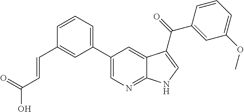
C1(C2=CN=C3C(=C2)C(C(=O)C2=CC(OC)=CC=C2)=CN3)=CC=CC(C=CC(O)=O)=C1
